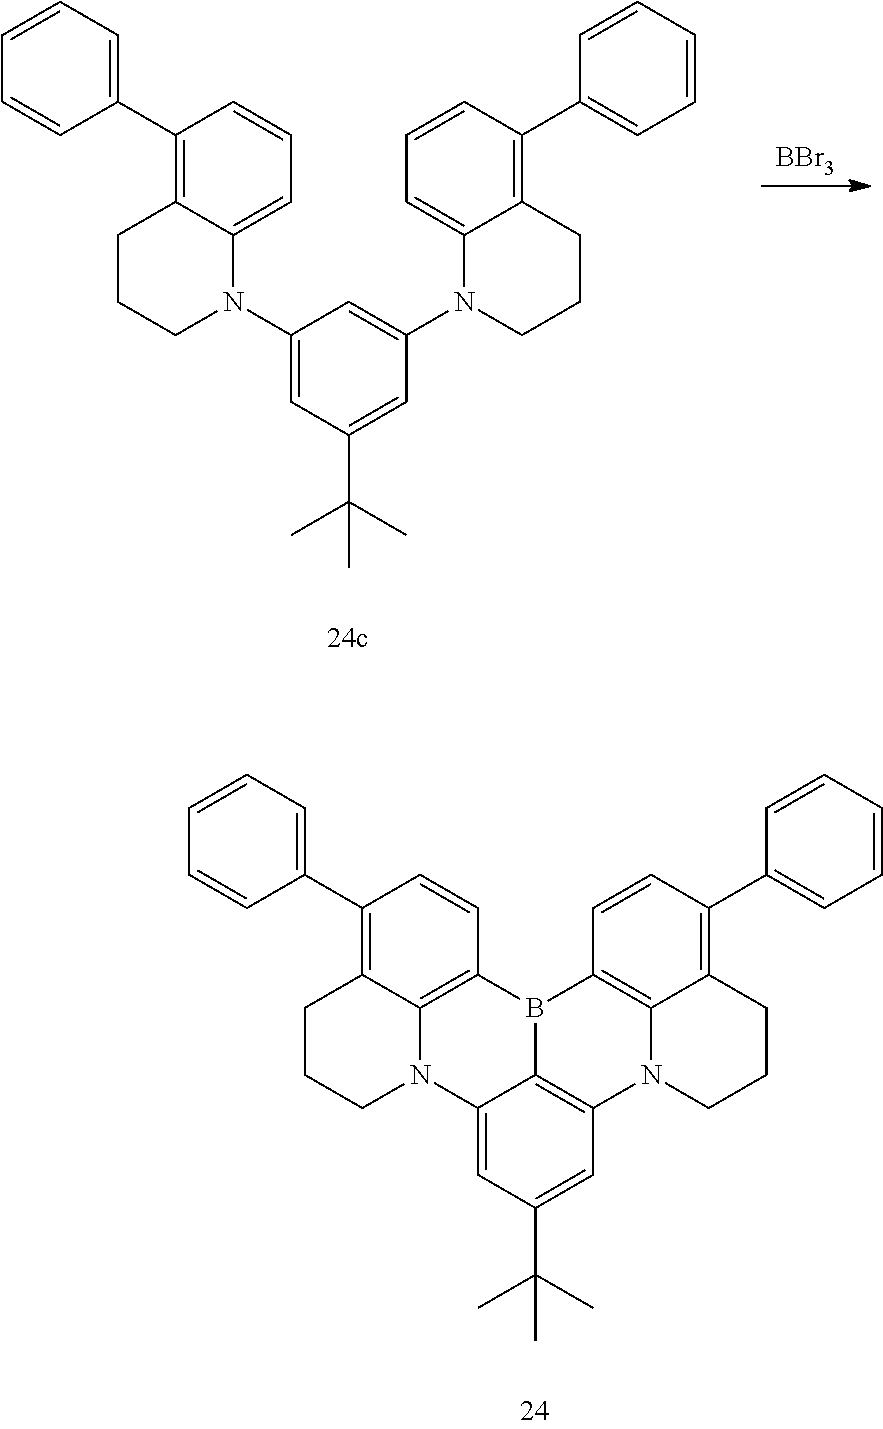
[BBr3].C1(N2C3=CC=CC(C4=CC=CC=C4)=C3CCC2)=CC(C(C)(C)C)=CC(N2CCCC3=C(C4=CC=CC=C4)C=CC=C23)=C1.C12=CC(C(C)(C)C)=CC3=C1B(C1=C4N2CCCC4=C(C2=CC=CC=C2)C=C1)C1=C2N3CCCC2=C(C2=CC=CC=C2)C=C1
